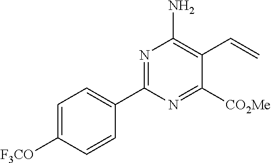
C1(C2=NC(N)=C(C=C)C([CO2Me])=N2)=CC=C([F3CO])C=C1
